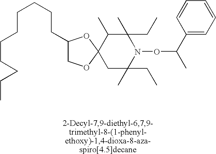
C1(CCCCCCCCCC)COC2(O1)C(C)C(C)(CC)N(OC(C)C1=CC=CC=C1)C(C)(CC)C2
